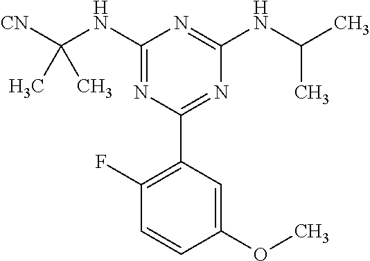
C1(NC([CN])(C)C)=NC(C2=C(F)C=CC(OC)=C2)=NC(NC(C)C)=N1
